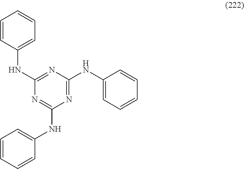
C1=CC(NC2=NC(NC3=CC=CC=C3)=NC(NC3=CC=CC=C3)=N2)=CC=C1
